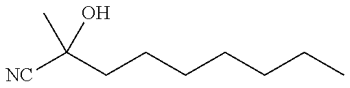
[NC]C(CCCCCCC)(O)C
